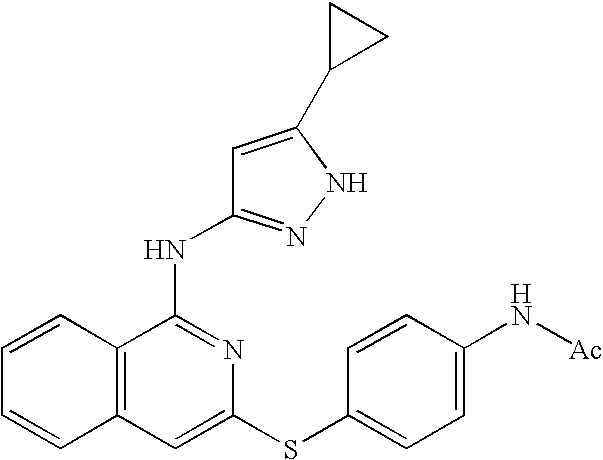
N(C1=NC(SC2=CC=C(N[Ac])C=C2)=CC2=C1C=CC=C2)C1=NNC(C2CC2)=C1
